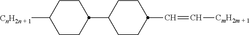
C1CC(C2CCC(C=C[CmH2m + 1])CC2)CCC1[CnH2n + 1]
